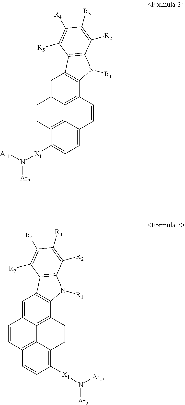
C1=C2C3=C(C4=C1C1=C(N4[R1])C([R2])=C([R3])C([R4])=C1[R5])C=CC1=CC=C([X1]N([Ar1])[Ar2])C(=C31)C=C2.C1=C2C3=C(C4=C1C1=C(N4[R1])C([R2])=C([R3])C([R4])=C1[R5])C=CC1=C([X1]N([Ar1])[Ar2])C=CC(=C31)C=C2
